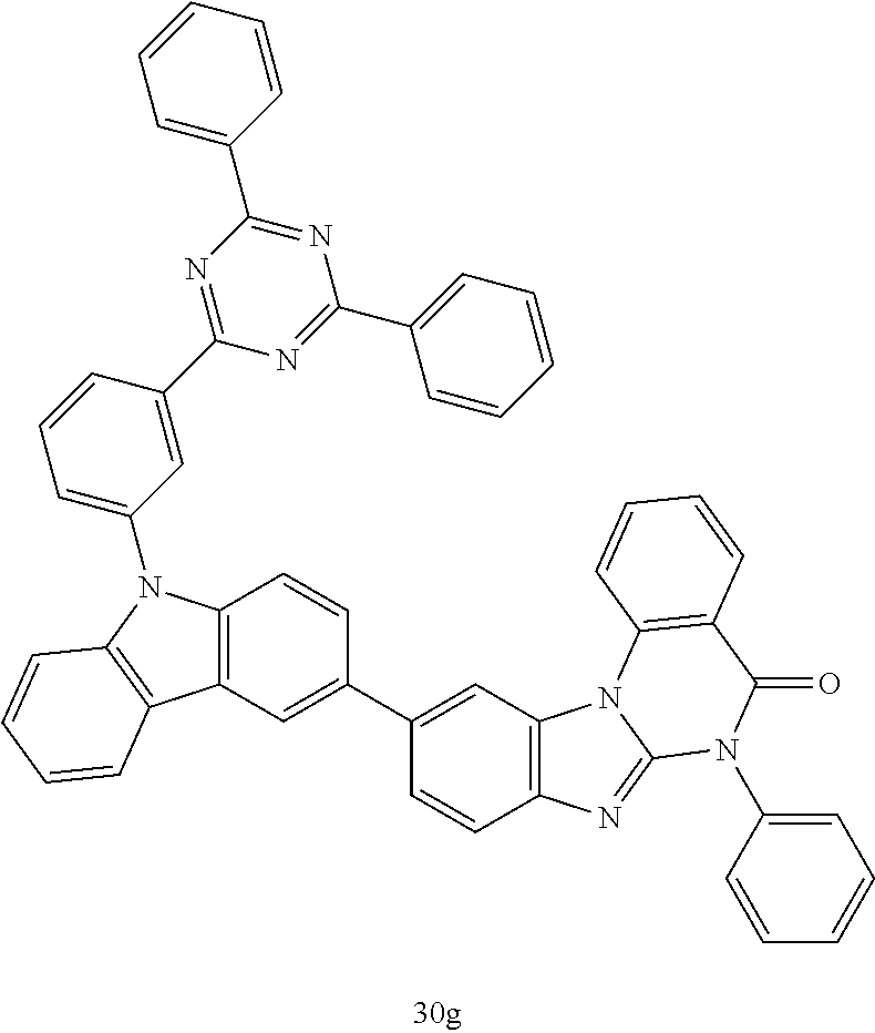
C1=CC(C2=NC(C3=CC=CC=C3)=NC(C3=CC=CC=C3)=N2)=CC(N2C3=C(C4=C2C=CC=C4)C=C(C2=CC4=C(C=C2)N=C2N4C4=C(C(=O)N2C2=CC=CC=C2)C=CC=C4)C=C3)=C1
